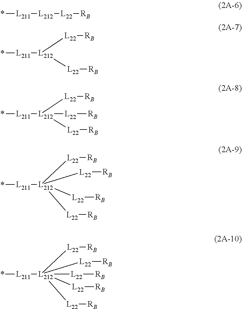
*[L211][L212][L22][RB].*[L211][L212]([L22][RB])[L22][RB].*[L211][L212]([L22][RB])([L22][RB])[L22][RB].*[L211][L212]([L22][RB])([L22][RB])([L22][RB])[L22][RB].*[L211][L212]([L22][RB])([L22][RB])([L22][RB])([L22][RB])[L22][RB]
